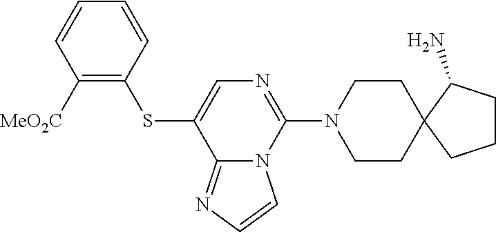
C1=CC(SC2=CN=C(N3CCC4(CC3)CCCC4N)N3C2=NC=C3)=C([MeO2C])C=C1
